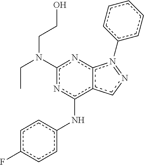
c1cc(Nc2c3c(nc(N(CC)CCO)n2)n(-c2ccccc2)=nc3)ccc1F
